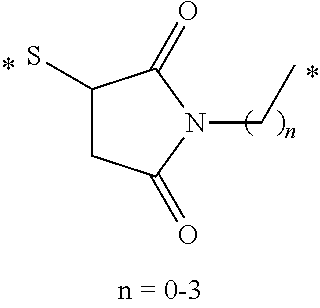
C1(S)CC(=O)N(CC)C1=O
